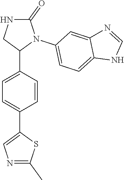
C1=C(C2N(C3=CC=C4C(=C3)N=CN4)C(=O)NC2)C=CC(C2=CN=C(C)S2)=C1
